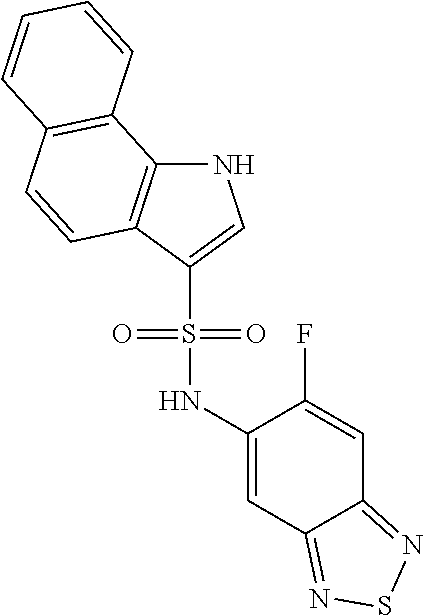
N1C2=C(C(S(=O)(=O)NC3=CC4=NSN=C4C=C3F)=C1)C=CC1=C2C=CC=C1
